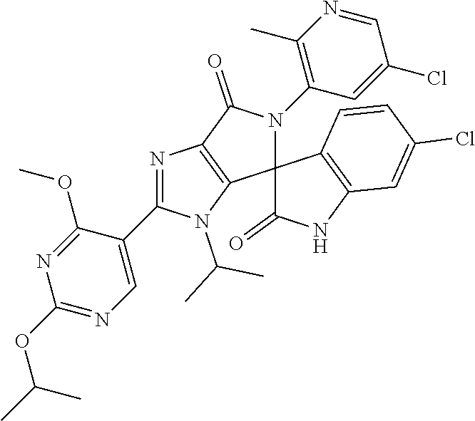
N1=C(C2=CN=C(OC(C)C)N=C2OC)N(C(C)C)C2=C1C(=O)N(C1=C(C)N=CC(Cl)=C1)C21C(=O)NC2=C1C=CC(Cl)=C2
